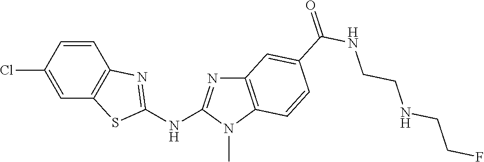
C1(Cl)=CC2=C(C=C1)N=C(NC1=NC3=C(N1C)C=CC(C(NCCNCCF)=O)=C3)S2
